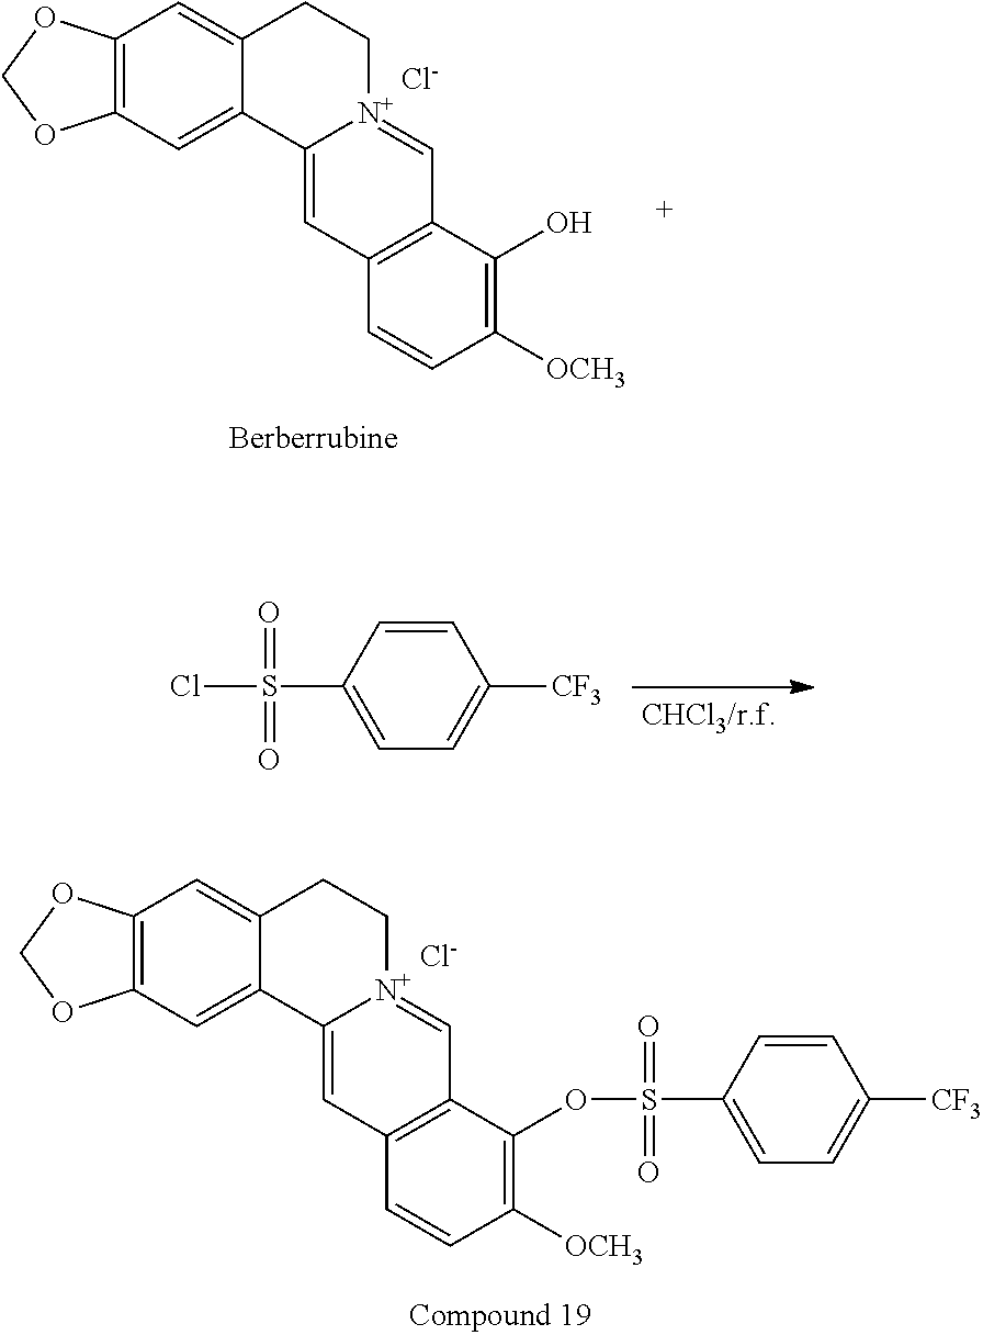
C12=C(C=C3C(=C1)CC[N+]1=CC4=C(C=C31)C=CC([OCH3])=C4O)OCO2.[Cl-].C1=CC(S(=O)(=O)Cl)=CC=C1[CF3].C12=C(C=C3C(=C1)CC[N+]1=CC4=C(C=C31)C=CC([OCH3])=C4OS(=O)(=O)C1=CC=C([CF3])C=C1)OCO2.[Cl-]
